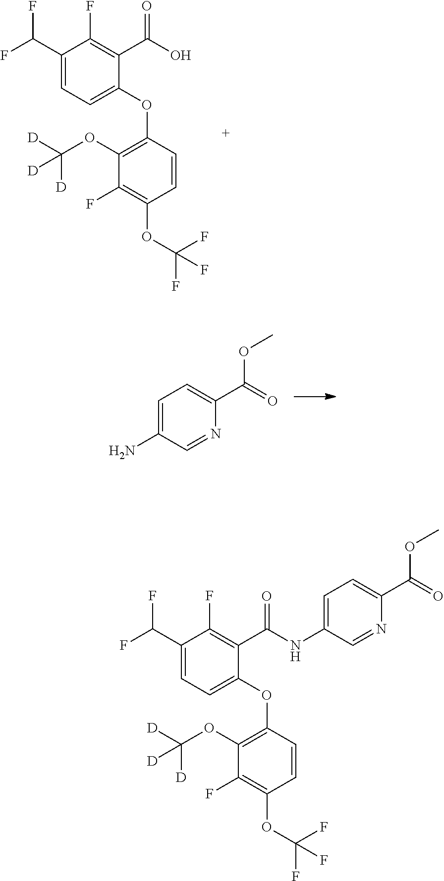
C1(OC2=C(OC([D])([D])[D])C(F)=C(OC(F)(F)F)C=C2)=CC=C(C(F)F)C(F)=C1C(O)=O.C1=C(N)C=NC(C(=O)OC)=C1.C1(OC2=C(OC([D])([D])[D])C(F)=C(OC(F)(F)F)C=C2)=CC=C(C(F)F)C(F)=C1C(NC1=CC=C(C(=O)OC)N=C1)=O
